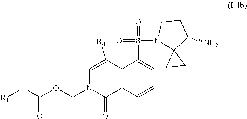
C12=C(C=CC=C1S(=O)(=O)N1C3(C(N)CC1)CC3)C(=O)N(COC(=O)[L][R1])C=C2[R4]
